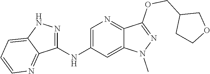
C1(NC2=CN=C3C(=C2)N(C)N=C3OCC2CCOC2)=NNC2=CC=CN=C12
